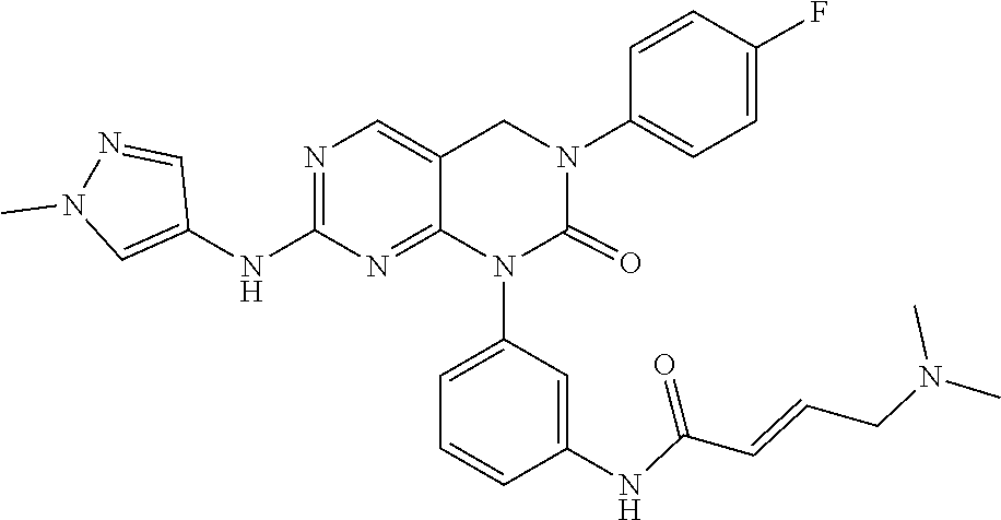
C1=CC(NC(C=CCN(C)C)=O)=CC(N2C(=O)N(C3=CC=C(F)C=C3)CC3=CN=C(NC4=CN(C)N=C4)N=C23)=C1
